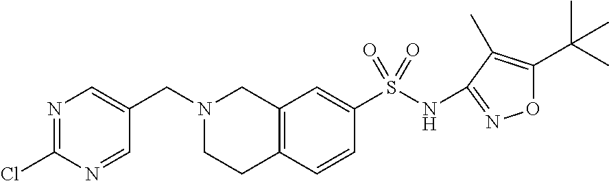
N1=C(Cl)N=CC(CN2CCC3=C(C2)C=C(S(NC2=NOC(C(C)(C)C)=C2C)(=O)=O)C=C3)=C1
